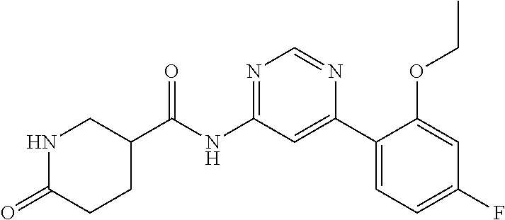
C1C(C(NC2=NC=NC(C3=CC=C(F)C=C3OCC)=C2)=O)CNC(=O)C1
